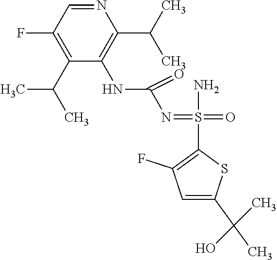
N(=S(=O)(C1=C(F)C=C(C(C)(O)C)S1)N)C(NC1=C(C(C)C)N=CC(F)=C1C(C)C)=O
